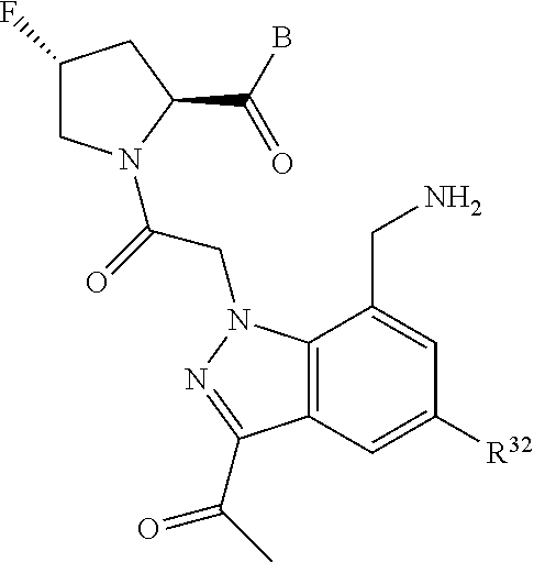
C1(F)CN(C(=O)CN2C3=C(C=C([R32])C=C3CN)C(C(=O)C)=N2)C(C(B)=O)C1
